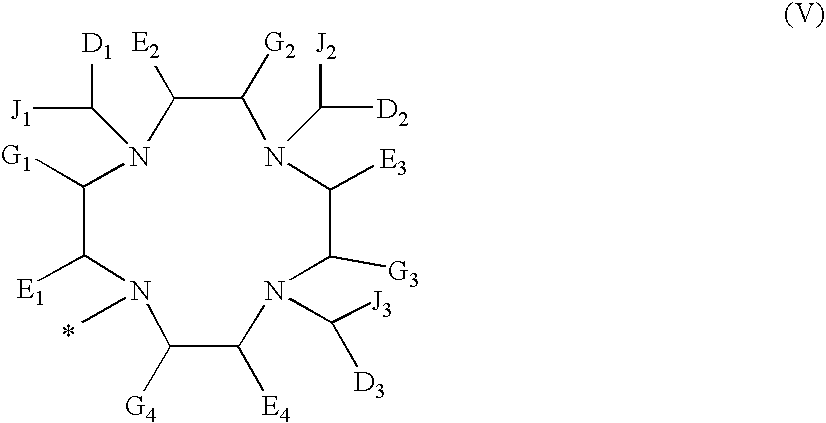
N1(C)C([E1])C([G1])N(C([D1])[J1])C([E2])C([G2])N(C([D2])[J2])C([E3])C([G3])N(C([D3])[J3])C([E4])C1[G4]
